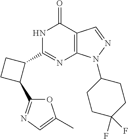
C12=C(N(C3CCC(F)(F)CC3)N=C1)N=C(C1CCC1C1=NC=C(C)O1)NC2=O
